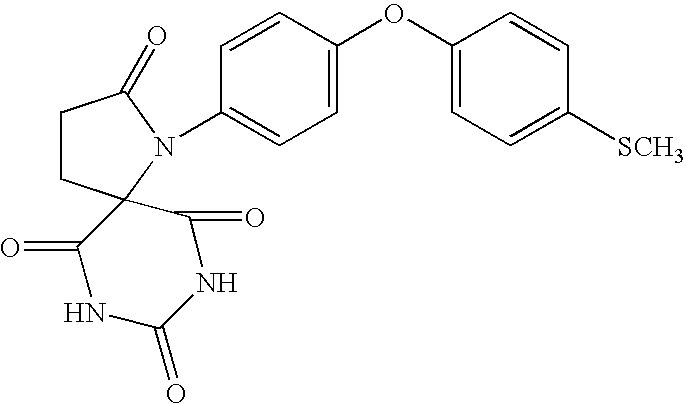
C1CC2(N(C3=CC=C(OC4=CC=C([SCH3])C=C4)C=C3)C1=O)C(=O)NC(=O)NC2=O
